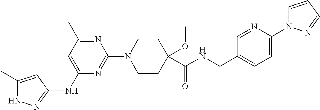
N1C(C)=CC(NC2=CC(C)=NC(N3CCC(C(NCC4=CC=C(N5C=CC=N5)N=C4)=O)(OC)CC3)=N2)=N1
